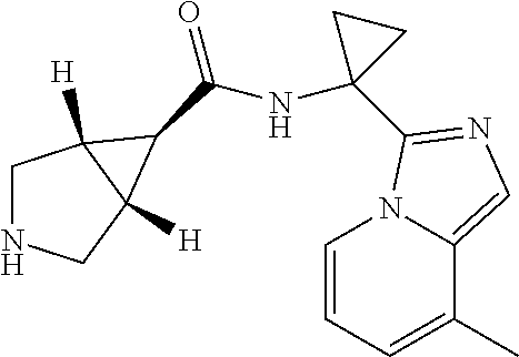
C1NCC2([H])C1([H])C2C(NC1(C2=NC=C3C(C)=CC=CN32)CC1)=O
